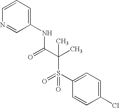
C1=CC=C(NC(C(C)(S(C2=CC=C(Cl)C=C2)(=O)=O)C)=O)C=N1
